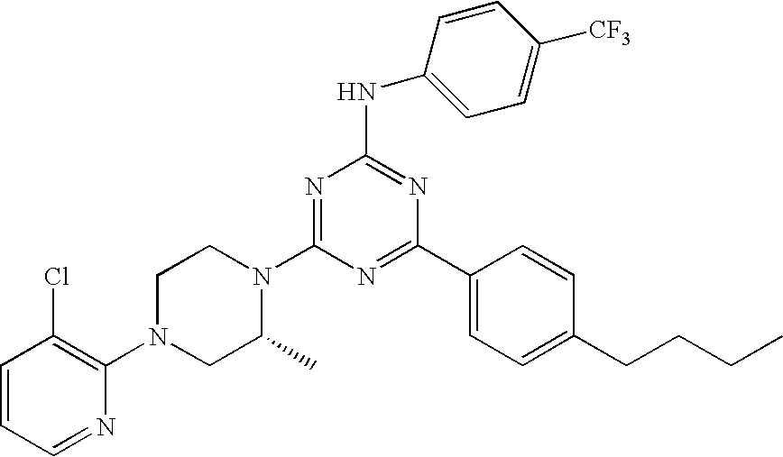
C1=CC=NC(N2CC(C)N(C3=NC(NC4=CC=C([CF3])C=C4)=NC(C4=CC=C(CCCC)C=C4)=N3)CC2)=C1Cl
